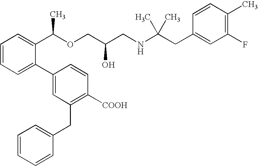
C1=CC=C(C2=CC(CC3=CC=CC=C3)=C([COOH])C=C2)C(C(OCC(CNC(CC2=CC(F)=C(C)C=C2)(C)C)O)C)=C1
